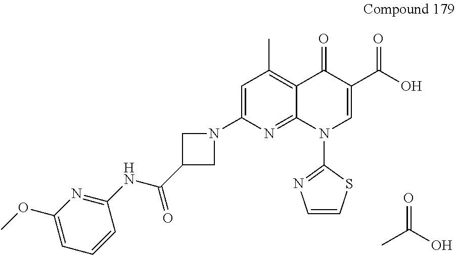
C1(NC(=O)C2CN(C3=CC(C)=C4C(=N3)N(C3=NC=CS3)C=C(C(O)=O)C4=O)C2)=NC(OC)=CC=C1.CC(O)=O
